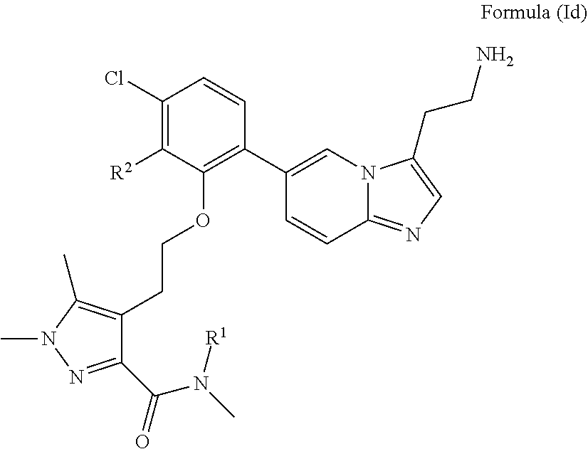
C1(C2=CN3C(=NC=C3CCN)C=C2)=C(OCCC2=C(C)N(C)N=C2C(N(C)[R1])=O)C([R2])=C(Cl)C=C1
